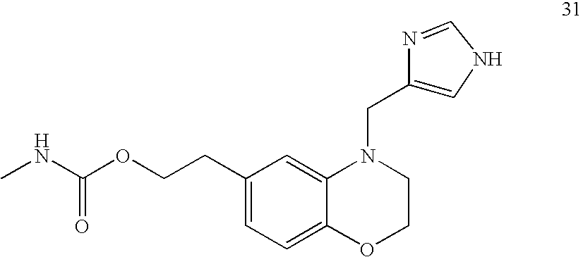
C1(CCOC(NC)=O)=CC=C2C(=C1)N(CC1=CNC=N1)CCO2
